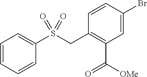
C1=CC=CC(S(CC2=C(C([OMe])=O)C=C(Br)C=C2)(=O)=O)=C1
